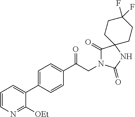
C1(C(CN2C(=O)C3(NC2=O)CCC(F)(F)CC3)=O)=CC=C(C2=CC=CN=C2[OEt])C=C1
